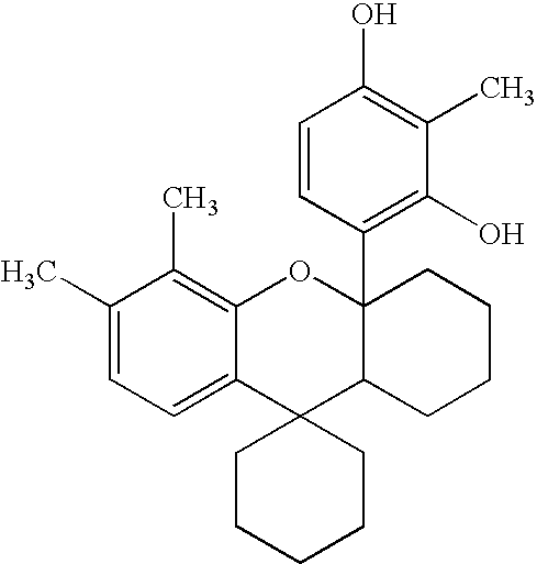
C1(C)=CC=C2C(=C1C)OC1(C3=C(O)C(C)=C(O)C=C3)C(C23CCCCC3)CCCC1
